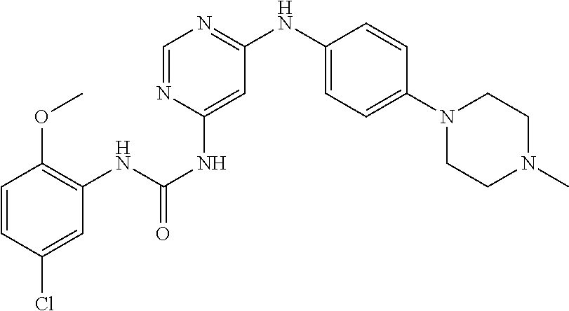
C1=CC(Cl)=CC(NC(=O)NC2=CC(NC3=CC=C(N4CCN(C)CC4)C=C3)=NC=N2)=C1OC
